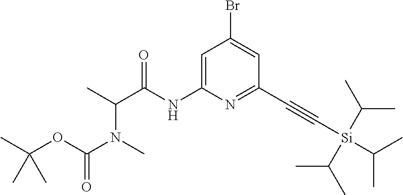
C1=C(NC(C(C)N(C)C(OC(C)(C)C)=O)=O)N=C(C#C[Si](C(C)C)(C(C)C)C(C)C)C=C1Br
